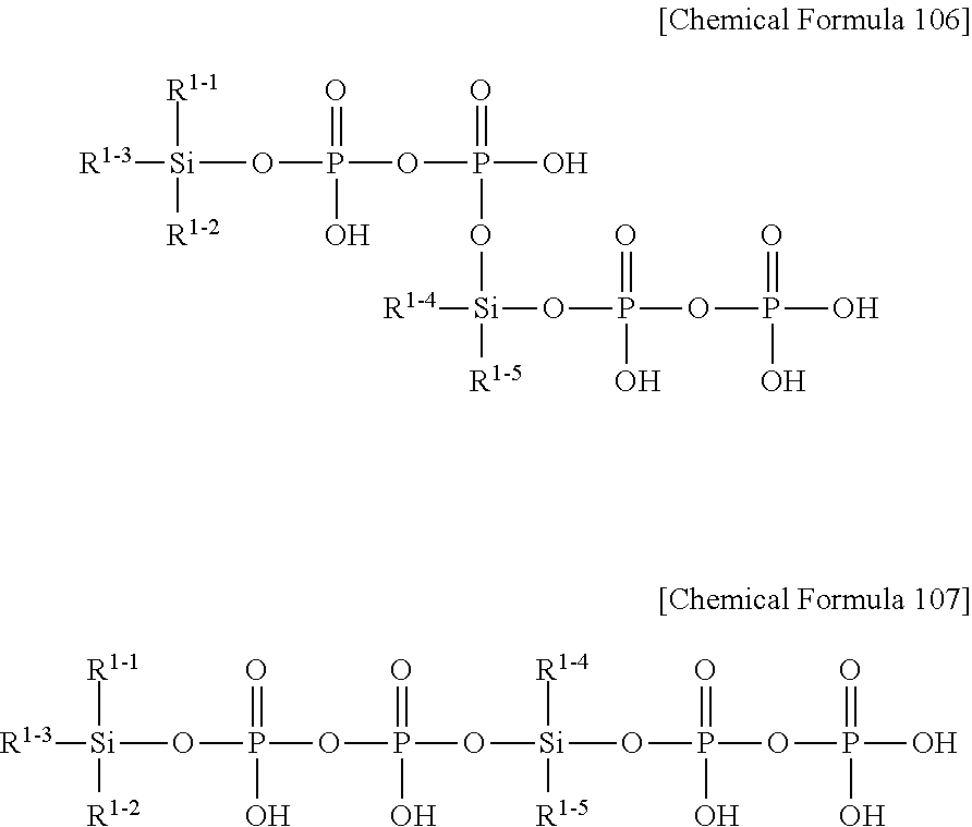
[R1-3][Si]([R1-1])([R1-2])OP(=O)(O)OP(=O)(O[Si]([R1-5])([R1-4])OP(=O)(O)OP(=O)(O)O)O.[R1-3][Si]([R1-1])([R1-2])OP(=O)(O)OP(=O)(O)O[Si]([R1-4])([R1-5])OP(=O)(O)OP(=O)(O)O
